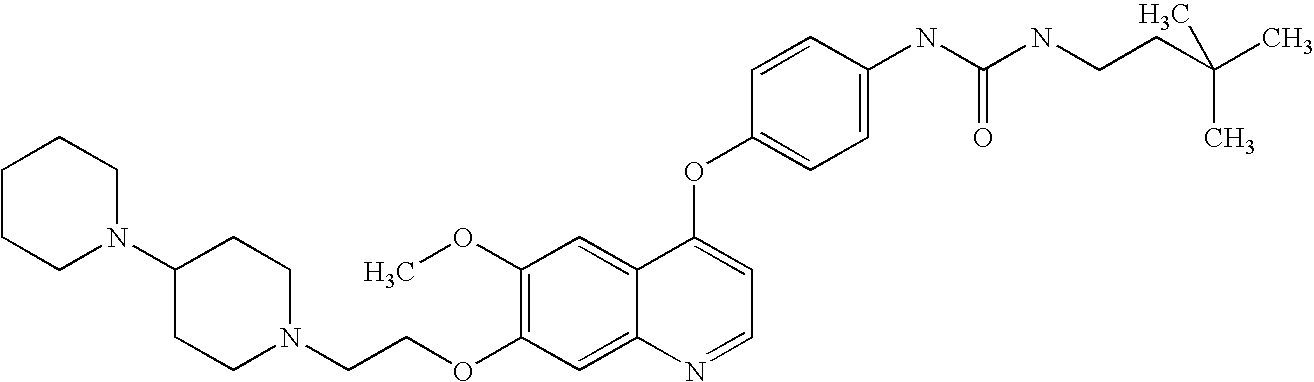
C1=CC(OC2=CC=NC3=CC(OCCN4CCC(N5CCCCC5)CC4)=C(OC)C=C23)=CC=C1NC(NCCC(C)(C)C)=O
